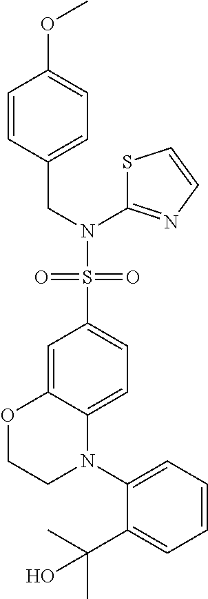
C1=C2C(=CC=C1S(=O)(=O)N(CC1=CC=C(OC)C=C1)C1=NC=CS1)N(C1=CC=CC=C1C(C)(C)O)CCO2
